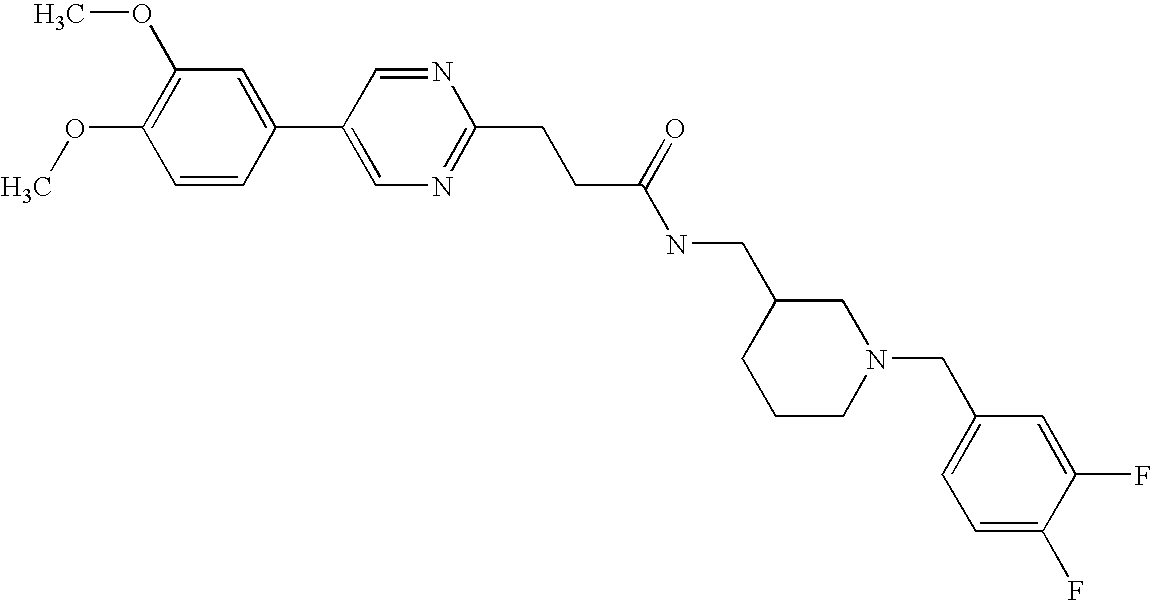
C1=CC(C2=CN=C(CCC(NCC3CCCN(CC4=CC=C(F)C(F)=C4)C3)=O)N=C2)=CC(OC)=C1OC
